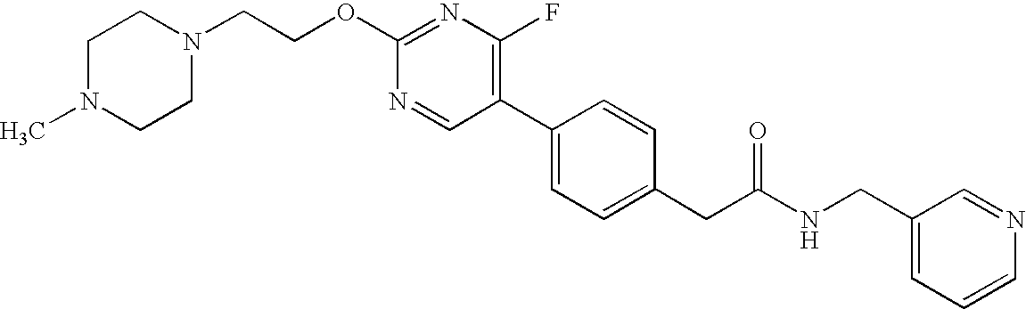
N1=CC(C2=CC=C(CC(NCC3=CC=CN=C3)=O)C=C2)=C(F)N=C1OCCN1CCN(C)CC1
